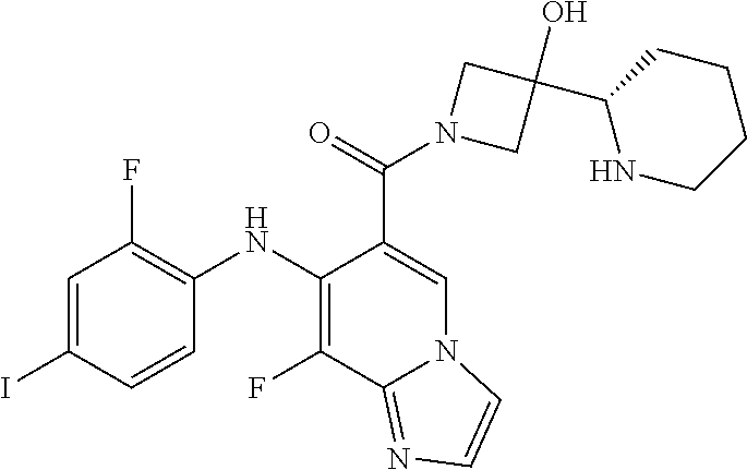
C1=C(I)C=CC(NC2=C(F)C3=NC=CN3C=C2C(N2CC(O)(C3NCCCC3)C2)=O)=C1F
